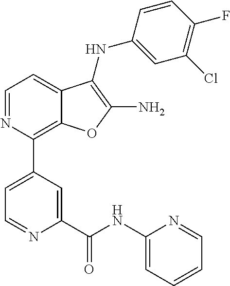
N1=CC=C2C(=C1C1=CC=NC(C(NC3=CC=CC=N3)=O)=C1)OC(N)=C2NC1=CC(Cl)=C(F)C=C1
